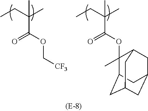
O=C(OC[CF3])C(CC)(C)C.O=C(OC1(C)C2CC3CC(CC1C3)C2)C(CC)(C)C
